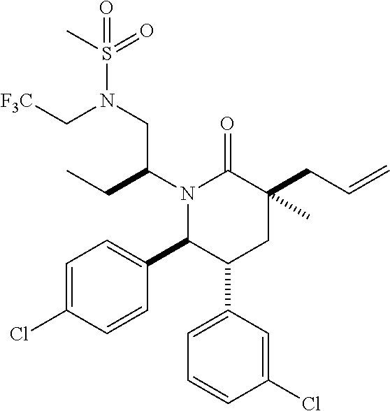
N1(C(CC)CN(S(C)(=O)=O)C[F3C])C(C2=CC=C(Cl)C=C2)C(C2=CC=CC(Cl)=C2)CC(CC=C)(C)C1=O
